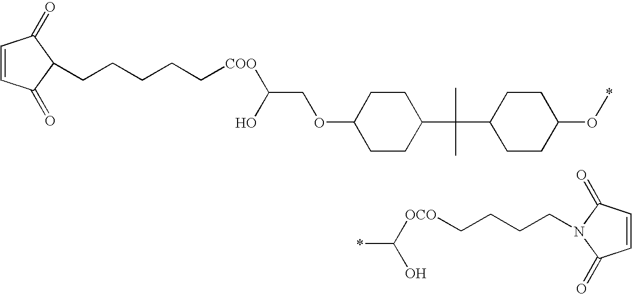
C1=CC(=O)C(CCCCC[COO]C(O)COC2CCC(C(C)(C)C3CCC(O*)CC3)CC2)C1=O.*C([OCO]CCCCN1C(=O)C=CC1=O)O
